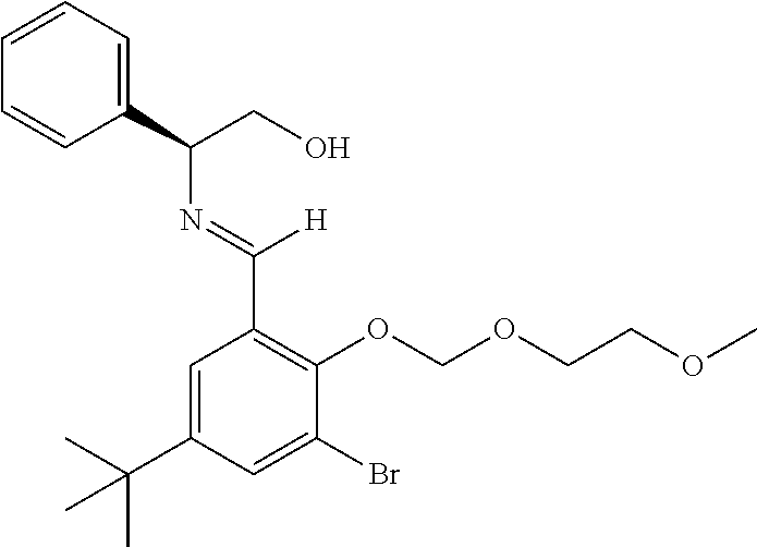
C(C1=C(OCOCCOC)C(Br)=CC(C(C)(C)C)=C1)(=NC(C1=CC=CC=C1)CO)[H]
